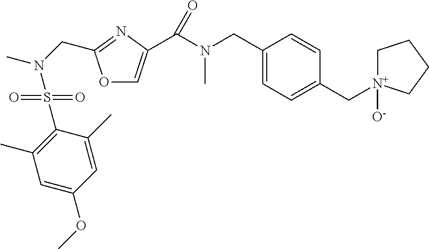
C1(CN(C(=O)C2=COC(CN(C)S(C3=C(C)C=C(OC)C=C3C)(=O)=O)=N2)C)=CC=C(C[N+]2([O-])CCCC2)C=C1
